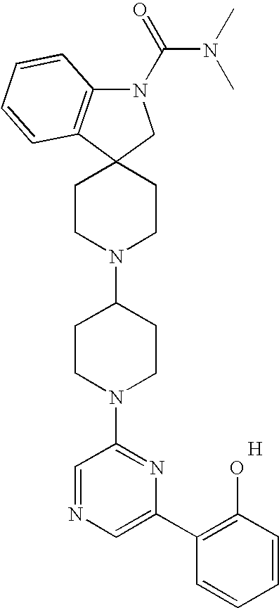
C12=C(N(C(N(C)C)=O)CC13CCN(C1CCN(C4=NC(C5=C(O)C=CC=C5)=CN=C4)CC1)CC3)C=CC=C2.[H]
